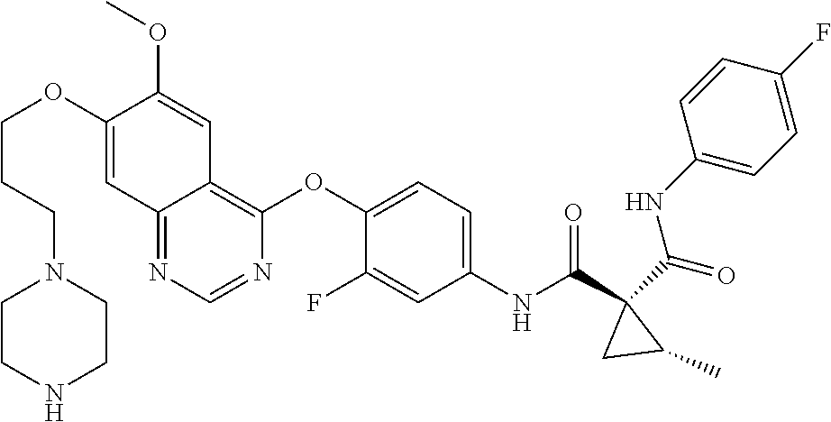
O=C(C1(C(NC2=CC=C(OC3=C4C(=NC=N3)C=C(OCCCN3CCNCC3)C(OC)=C4)C(F)=C2)=O)C(C)C1)NC1=CC=C(F)C=C1
